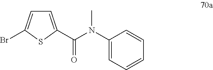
C1=C(C(N(C2=CC=CC=C2)C)=O)SC(Br)=C1
